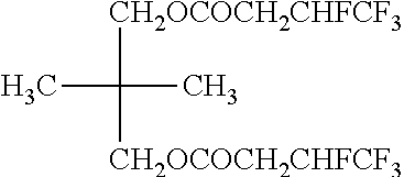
[CH2OCOCH2CHFCF3]C([CH2OCOCH2CHFCF3])(C)C
